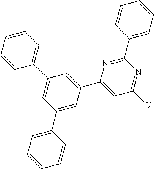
C1(C2=CC=CC=C2)=CC(C2=CC(Cl)=NC(C3=CC=CC=C3)=N2)=CC(C2=CC=CC=C2)=C1
